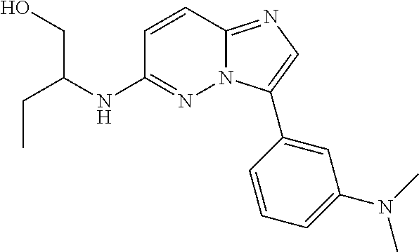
C(C)C(NC1=NN2C(=NC=C2C2=CC(N(C)C)=CC=C2)C=C1)CO
